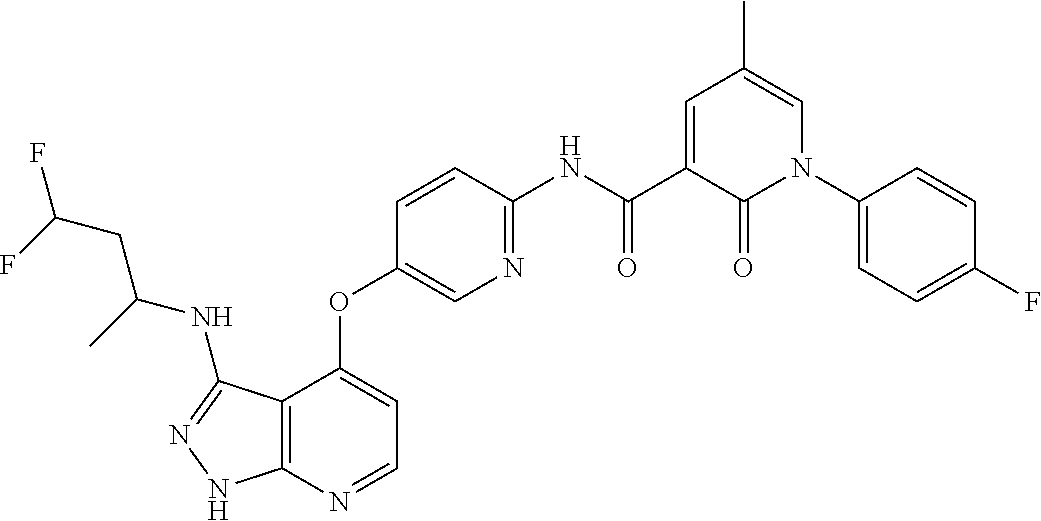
C12=C(N=CC=C1OC1=CN=C(NC(C3=CC(C)=CN(C4=CC=C(F)C=C4)C3=O)=O)C=C1)NN=C2NC(CC(F)F)C
